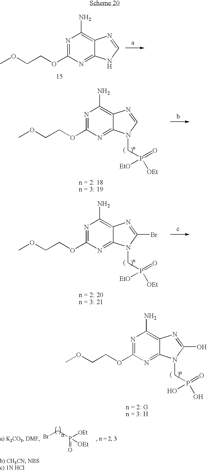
N1=C(OCCOC)N=C2C(=C1N)N=CN2.BrCP(=O)([OEt])[OEt].N1=C(OCCOC)N=C2C(=C1N)N=CN2CP(=O)([EtO])[OEt].N1=C(OCCOC)N=C2C(=C1N)N=C(Br)N2CP(=O)([EtO])[OEt].N1=C(OCCOC)N=C2C(=C1N)N=C(O)N2CP(=O)(O)O
